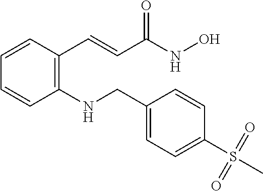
C(C(=O)NO)=CC1=C(NCC2=CC=C(S(C)(=O)=O)C=C2)C=CC=C1
